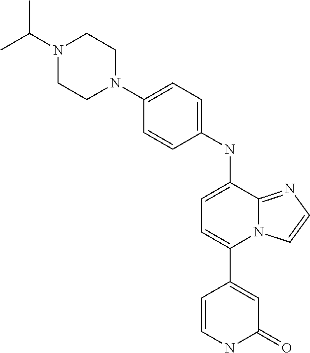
C1(C2=CC(=O)NC=C2)=CC=C(NC2=CC=C(N3CCN(C(C)C)CC3)C=C2)C2=NC=CN12
